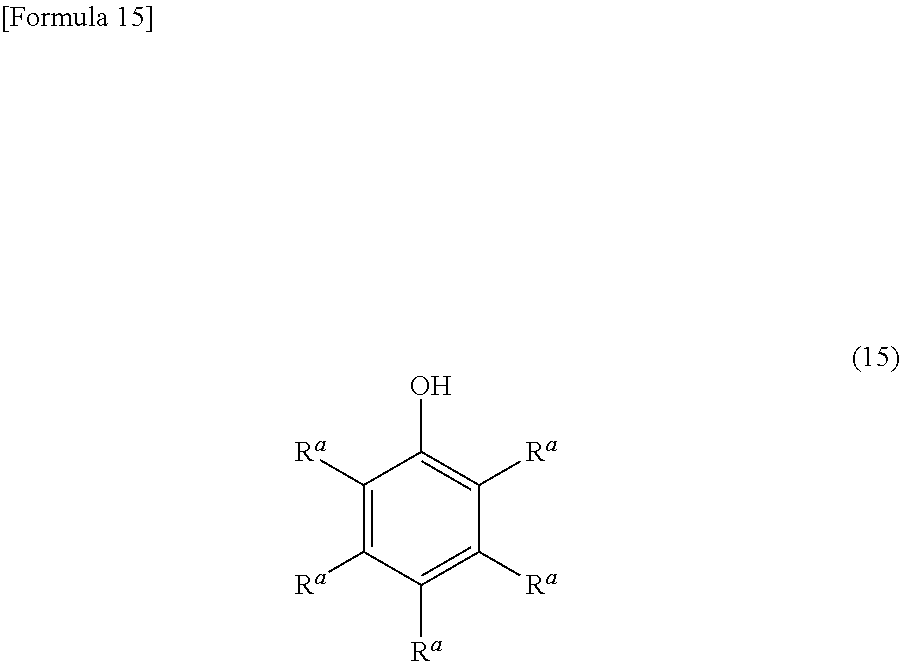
C1([Ra])=C([Ra])C([Ra])=C([Ra])C([Ra])=C1O
